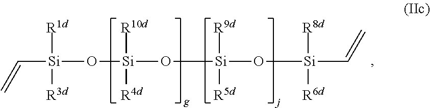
[Si](C=C)(O[Si](O[Si](O[Si](C=C)([R8d])[R6d])([R9d])[R5d])([R10d])[R4d])([R1d])[R3d]
